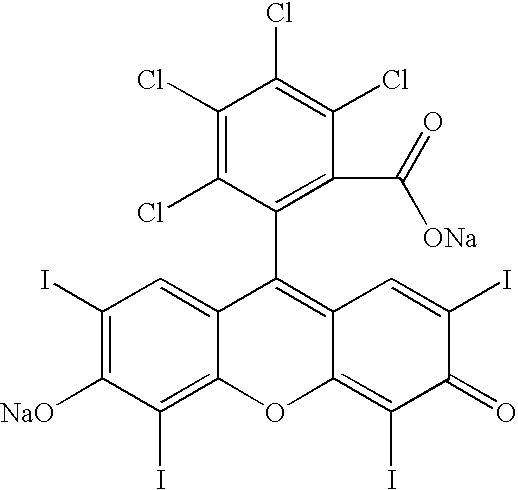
C1(I)=C([NaO])C(I)=C2C(=C1)C(C1=C(C(=O)[ONa])C(Cl)=C(Cl)C(Cl)=C1Cl)=C1C(=C(I)C(=O)C(I)=C1)O2
